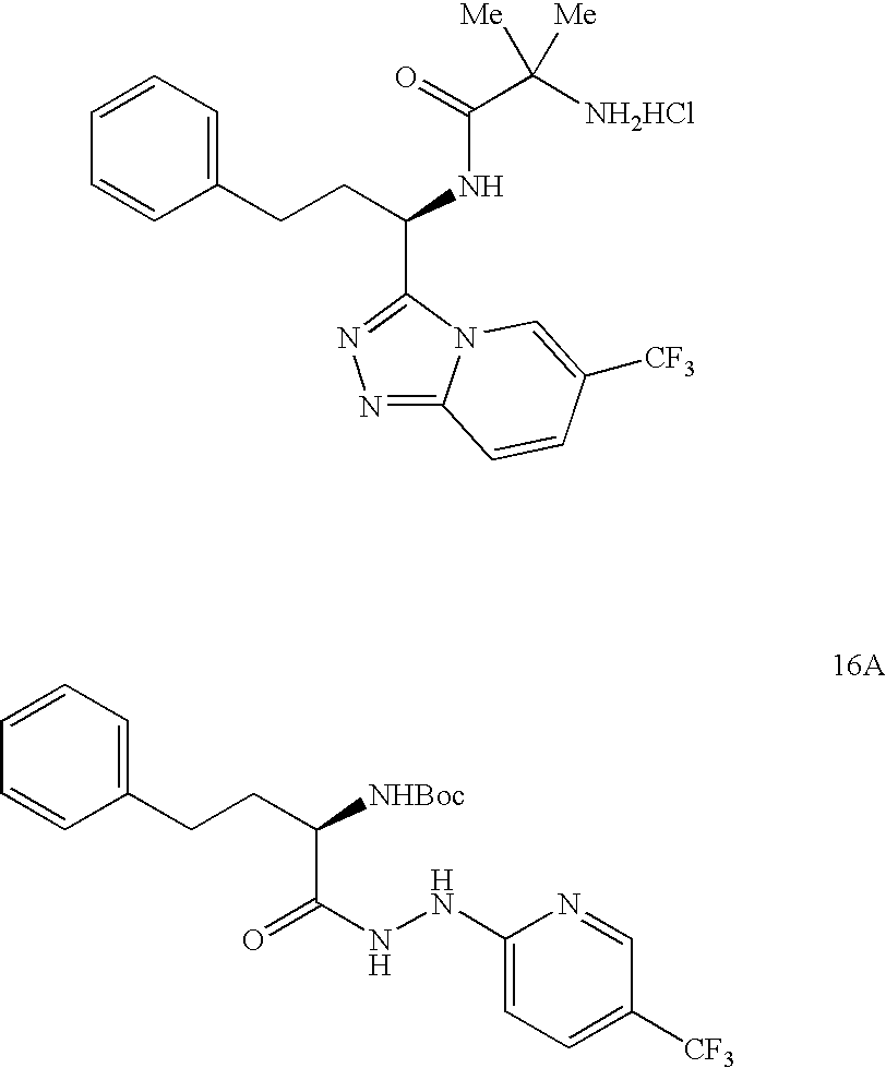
N1=C2N(C(C(CCC3=CC=CC=C3)NC(C([NH2HCl])([Me])[Me])=O)=N1)C=C([CF3])C=C2.C(C(CCC1=CC=CC=C1)[NHBoc])(NNC1=CC=C([CF3])C=N1)=O
